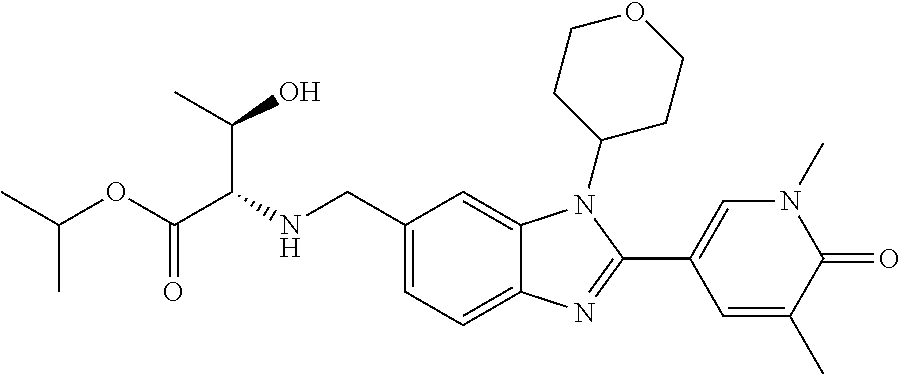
N(CC1=CC=C2C(=C1)N(C1CCOCC1)C(C1=CN(C)C(=O)C(C)=C1)=N2)C(C(OC(C)C)=O)C(C)O
